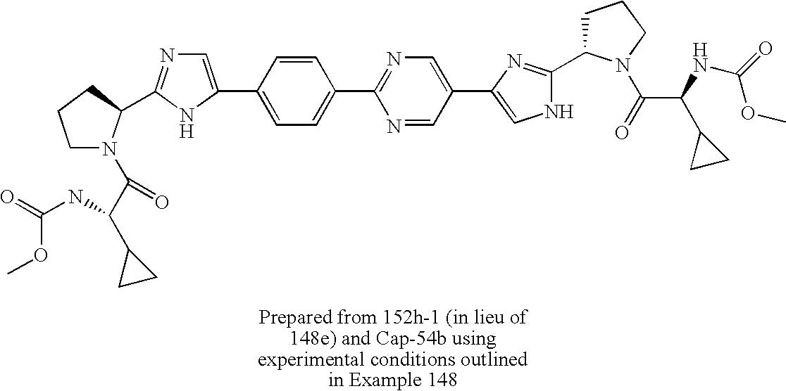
C1=NC(C2=CC=C(C3=CN=C(C4N(C(C(C5CC5)NC(=O)OC)=O)CCC4)N3)C=C2)=NC=C1C1=CNC(C2CCCN2C(=O)C(C2CC2)NC(=O)OC)=N1
